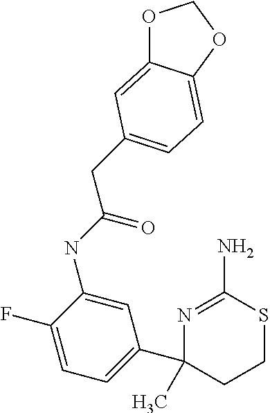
C1=C(NC(=O)CC2=CC=C3C(=C2)OCO3)C(F)=CC=C1C1(C)CCSC(N)=N1
